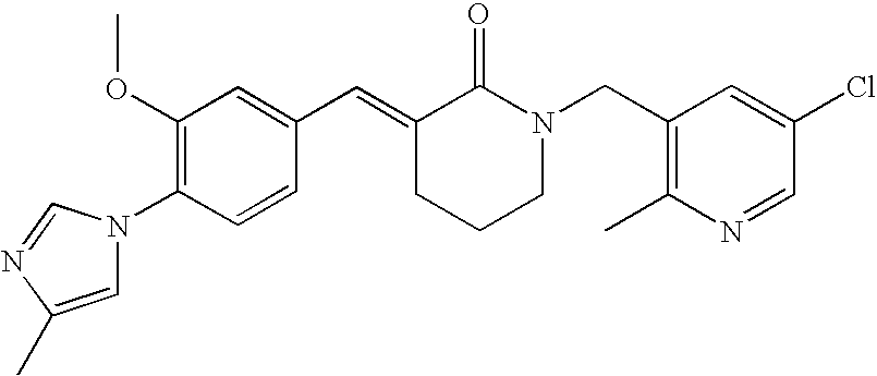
C1(OC)=C(N2C=C(C)N=C2)C=CC(C=C2CCCN(CC3=C(C)N=CC(Cl)=C3)C2=O)=C1
